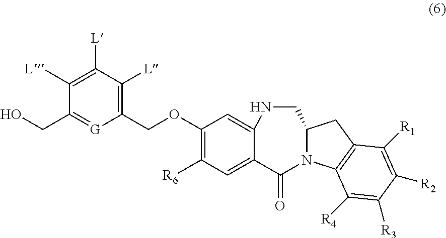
C1(COC2=C([R6])C=C3C(=C2)NCC2N(C3=O)C3=C(C2)C([R1])=C([R2])C([R3])=C3[R4])=C([L])C([L])=C([L])C(CO)=[G]1
